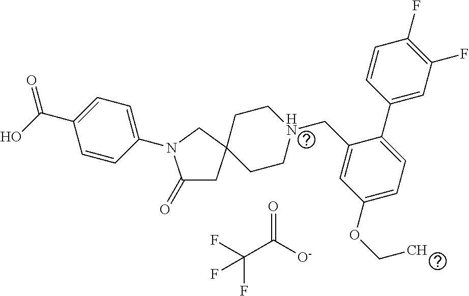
C(C([O-])=O)(F)(F)F.C1(=O)CC2(CN1C1=CC=C(C(=O)O)C=C1)CCN(CC1=CC(OCC)=CC=C1C1=CC(F)=C(F)C=C1)CC2
